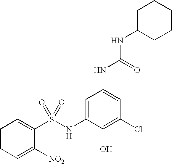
S(NC1=CC(NC(=O)NC2CCCCC2)=CC(Cl)=C1O)(C1=CC=CC=C1[NO2])(=O)=O
